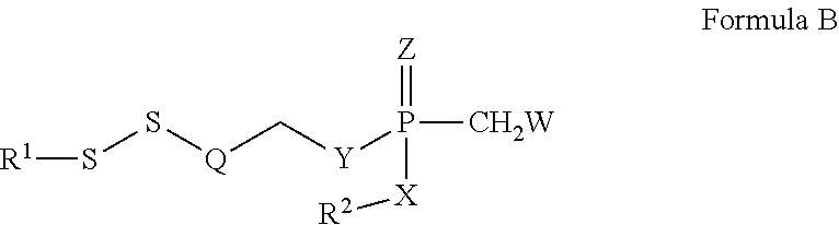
[R1]SS[Q]C[Y]P(=[Z])([CH2W])[X][R2]
